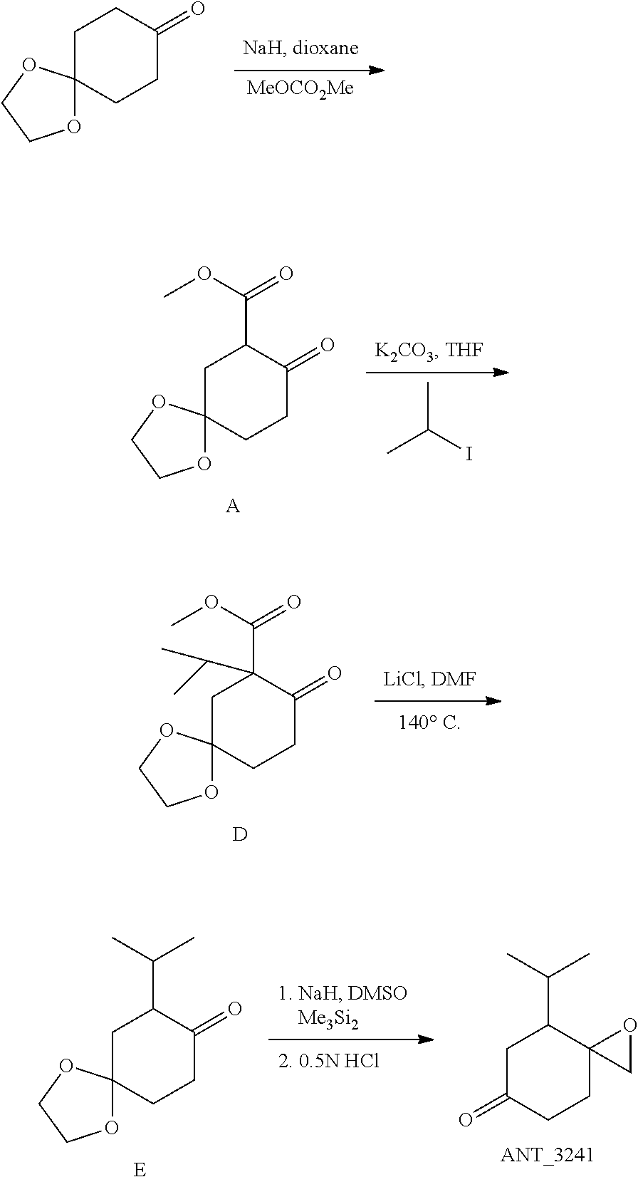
[MeOCO2Me].C1C2(CCC(=O)C1)OCCO2.C1C2(CCC(=O)C1C(OC)=O)OCCO2.[A].CC(I)C.C1C2(CCC(=O)C1(C(OC)=O)C(C)C)OCCO2.[D].C1C(=O)CCC2(C1C(C)C)CO2.[ANT_3241].C1C2(CCC(=O)C1C(C)C)OCCO2.[E]
